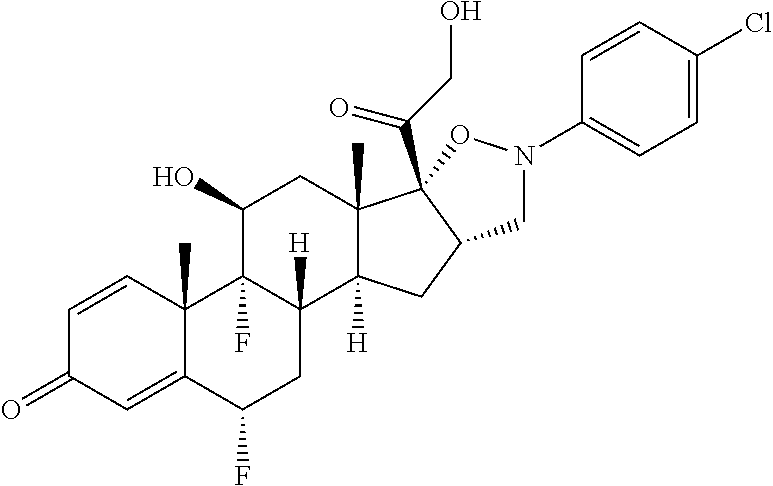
C1=CC2(C)C(=CC1=O)C(F)CC1([H])C2(F)C(O)CC2(C)C1([H])CC1C2(C(CO)=O)ON(C2=CC=C(Cl)C=C2)C1
